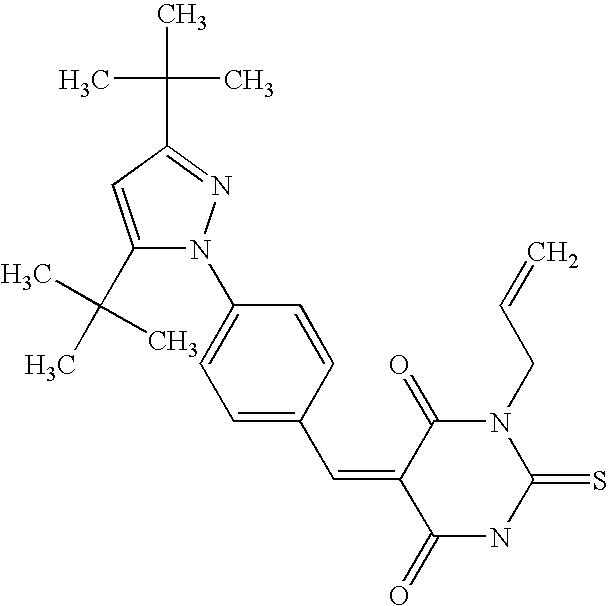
C1(C(C)(C)C)=CC(C(C)(C)C)=NN1C1=CC=C(C=C2C(=O)NC(=S)N(CC=C)C2=O)C=C1
